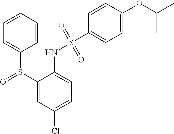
C1=CC=CC(S(=O)C2=CC(Cl)=CC=C2NS(C2=CC=C(OC(C)C)C=C2)(=O)=O)=C1
